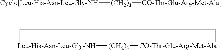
[Cyclo[Leu-His-Asn-Leu-Gly-NH][(CH2)3][CO-Thr-Glu-Arg-Met-Ala]].[Leu-His-Asn-Leu-Gly-NH]1[(CH2)3][CO-Thr-Glu-Arg-Met-Ala]CC1
